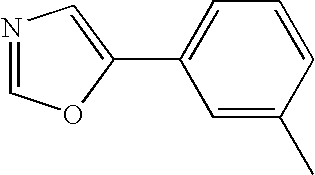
N1=COC(C2=CC=CC(C)=C2)=C1
